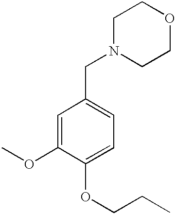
N1(CC2=CC=C(OCCC)C(OC)=C2)CCOCC1
